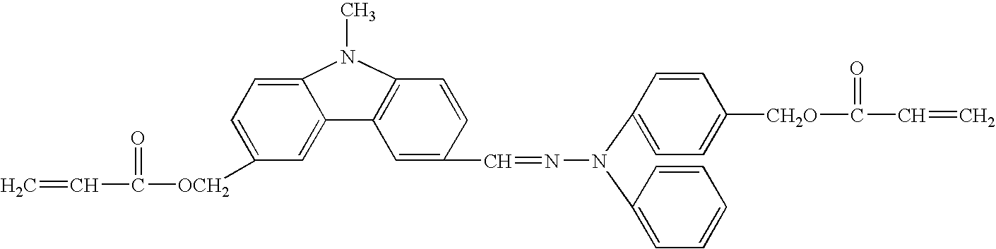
C=CC(=O)[OCH2]C1=CC=C2C(=C1)C1=C(C=CC(C=NN(C3=CC=C([CH2O]C(=O)C=C)C=C3)C3=CC=CC=C3)=C1)N2C
